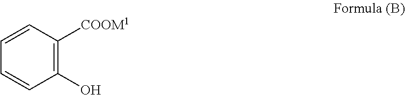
C1=CC([COOM1])=C(O)C=C1
